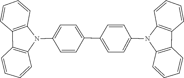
C1=CC=CC2=C1N(C1=CC=C(C3=CC=C(N4C5=C(C=CC=C5)C5=C4C=CC=C5)C=C3)C=C1)C1=C2C=CC=C1
